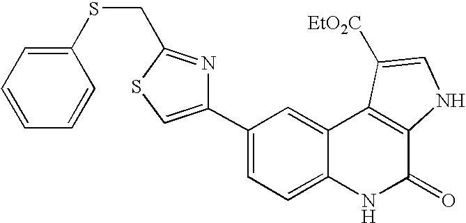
C1(C2=CSC(CSC3=CC=CC=C3)=N2)=CC=C2C(=C1)C1=C(C(=O)N2)NC=C1[EtO2C]
